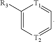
C1=[T1]C([R3])=C[T2]=C1
